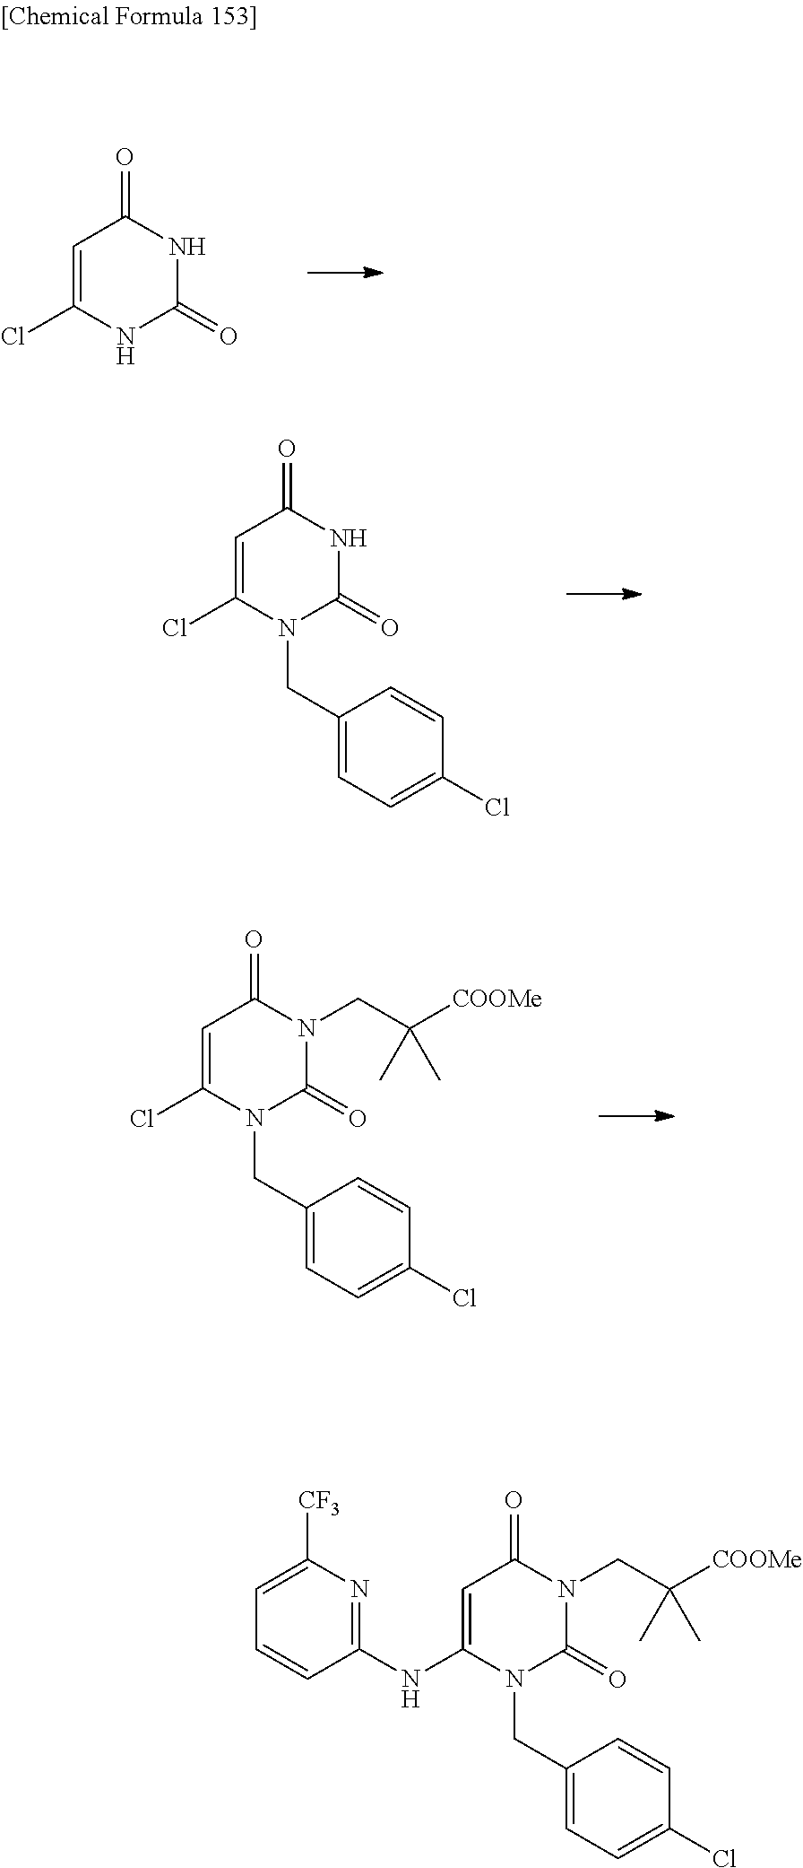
C1=C(Cl)NC(=O)NC1=O.C1=C(Cl)N(CC2=CC=C(Cl)C=C2)C(=O)N(CC(C)(C)[COOMe])C1=O.C1=C(Cl)N(CC2=CC=C(Cl)C=C2)C(=O)NC1=O.C1=C(NC2=NC([CF3])=CC=C2)N(CC2=CC=C(Cl)C=C2)C(=O)N(CC(C)(C)[COOMe])C1=O
